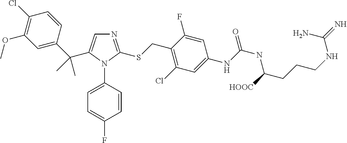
C1(Cl)=C(OC)C=C(C(C)(C)C2=CN=C(SCC3=C(Cl)C=C(NC(NC(CCCNC(=N)N)[HOOC])=O)C=C3F)N2C2=CC=C(F)C=C2)C=C1
